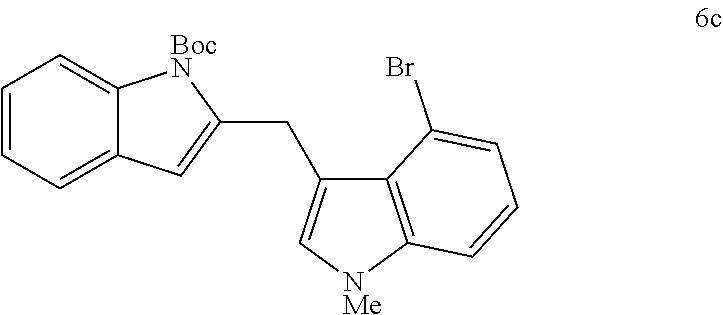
C1=CC=C2C(=C1)[BocN]C(CC1=C[NMe]C3=C1C(Br)=CC=C3)=C2
